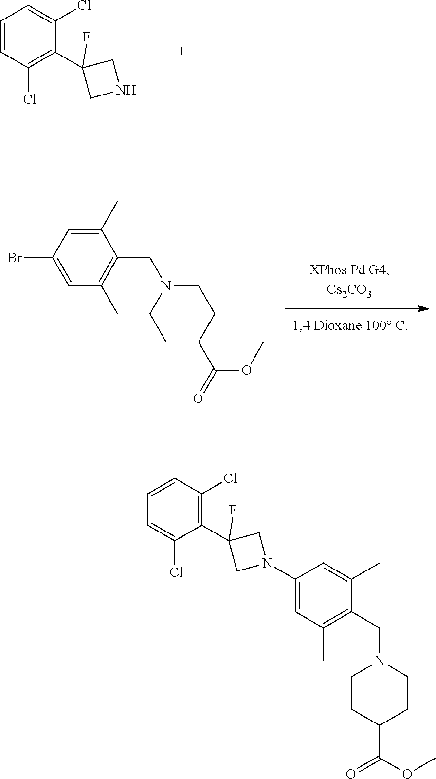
C1=CC(Cl)=C(C2(F)CNC2)C(Cl)=C1.C1(Br)=CC(C)=C(CN2CCC(C(=O)OC)CC2)C(C)=C1.C1=CC(Cl)=C(C2(F)CN(C3=CC(C)=C(CN4CCC(C(=O)OC)CC4)C(C)=C3)C2)C(Cl)=C1
